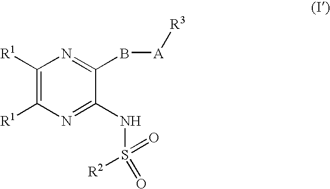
C1([R1])=C([R1])N=C(NS(=O)(=O)[R2])C(B[A][R3])=N1
